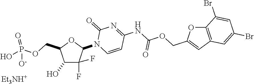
C1(O)C(F)(F)C(N2C=CC(NC(=O)OCC3=CC4=C(O3)C(Br)=CC(Br)=C4)=NC2=O)OC1COP(=O)([O-])O.[Et3NH+]
